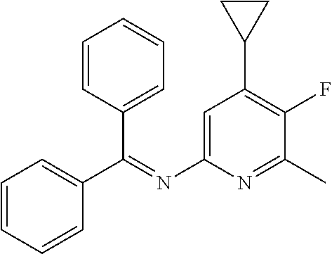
C1=C(N=C(C2=CC=CC=C2)C2=CC=CC=C2)N=C(C)C(F)=C1C1CC1
